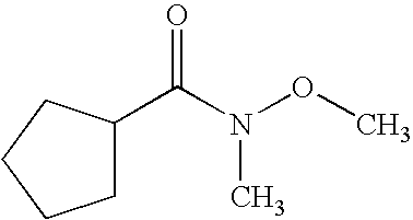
C1C(C(N(OC)C)=O)CCC1
